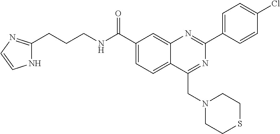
C1(C(NCCCC2=NC=CN2)=O)=CC=C2C(=C1)N=C(C1=CC=C(Cl)C=C1)N=C2CN1CCSCC1
